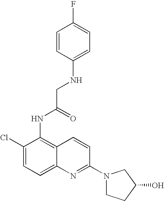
C1=CC(NCC(=O)NC2=C3C(=CC=C2Cl)N=C(N2CCC(O)C2)C=C3)=CC=C1F
